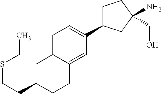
C1=C2C(=CC(C3CCC(N)(CO)C3)=C1)CCC(CCSCC)C2
